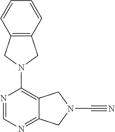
N1=C2C(=C(N3CC4=C(C3)C=CC=C4)N=C1)CN(C#N)C2
